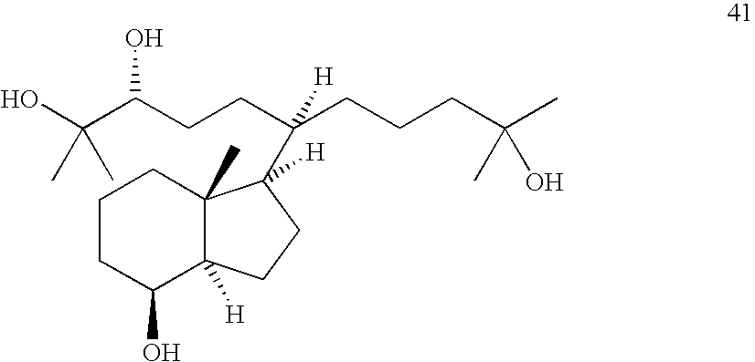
C1CC(O)C2([H])C(C)(C1)C(C(CCC(C(O)(C)C)O)(CCCC(C)(C)O)[H])([H])CC2
